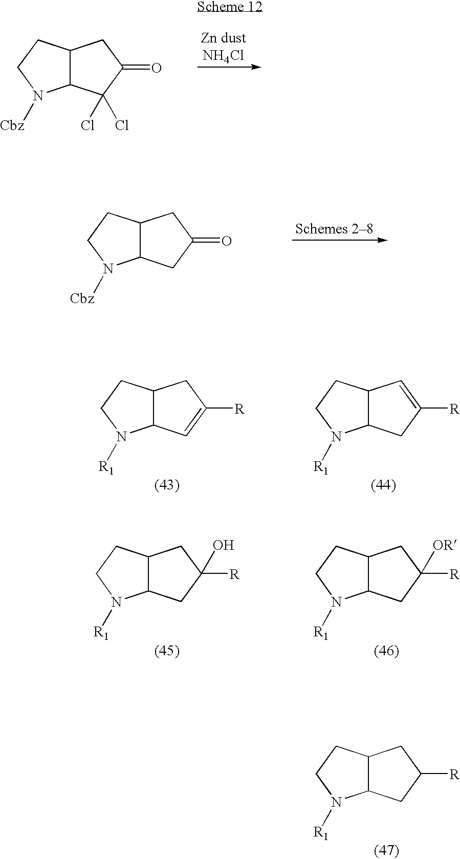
C12C(CCN1[R1])CC([R])C2.C12C(CCN1[Cbz])CC(=O)C2(Cl)Cl.C12C(CCN1[Cbz])CC(=O)C2.C12C(CCN1[R1])CC([R])=C2.C12C(CCN1[R1])C=C([R])C2.C12C(CCN1[R1])CC([R])(O)C2.C12C(CCN1[R1])CC([R])([OR])C2
